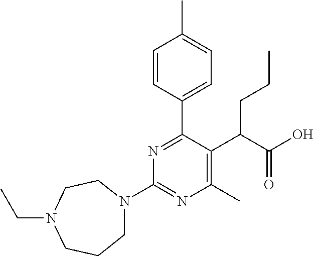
C1N(C2=NC(C)=C(C(C(O)=O)CCC)C(C3=CC=C(C)C=C3)=N2)CCN(CC)CC1
